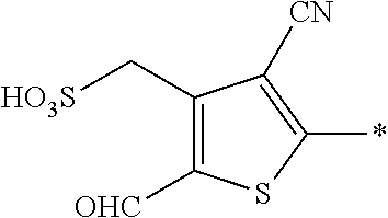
C1([OHC])=C(C[HO3S])C([CN])=C(*)S1
